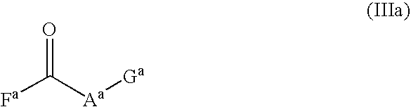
O=C([Aa][Ga])[Fa]
